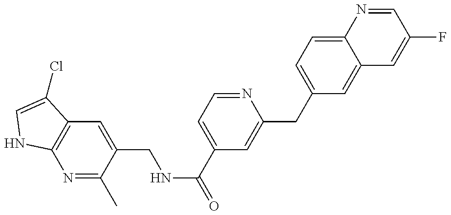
N1=C(C)C(CNC(C2=CC=NC(CC3=CC=C4C(=C3)C=C(F)C=N4)=C2)=O)=CC2=C1NC=C2Cl
